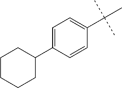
C1(C(C)(C)C)=CC=C(C2CCCCC2)C=C1
